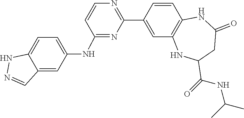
C1=CC2=C(C=C1C1=NC=CC(NC3=CC=C4C(=C3)C=NN4)=N1)NC(C(NC(C)C)=O)CC(=O)N2
